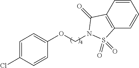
C1=C(Cl)C=CC(OCN2C(=O)C3=C(C=CC=C3)S2(=O)=O)=C1
